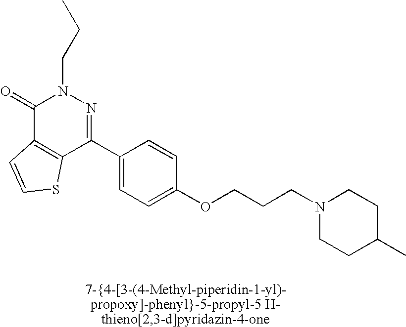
C1(=O)C2=C(C(C3=CC=C(OCCCN4CCC(C)CC4)C=C3)=NN1CCC)SC=C2
